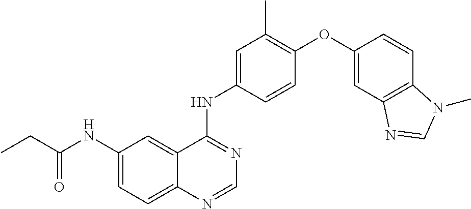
C12=CC=C(NC(CC)=O)C=C1C(NC1=CC(C)=C(OC3=CC4=C(C=C3)N(C)C=N4)C=C1)=NC=N2
